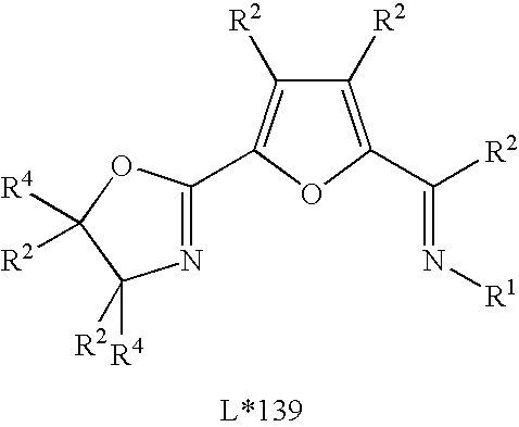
N(=C([R2])C1=C([R2])C([R2])=C(C2=NC([R2])([R4])C([R4])([R2])O2)O1)[R1]
